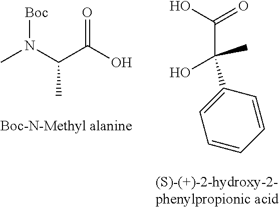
CN(C(C(O)=O)C)[Boc].C(C(O)(C)C1=CC=CC=C1)(O)=O
